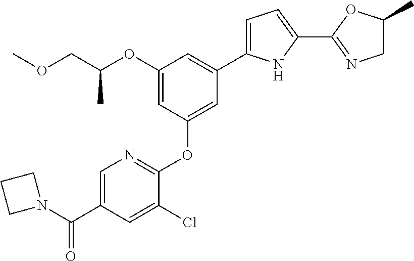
C1(OC(COC)C)=CC(OC2=NC=C(C(=O)N3CCC3)C=C2Cl)=CC(C2=CC=C(C3=NCC(C)O3)N2)=C1
